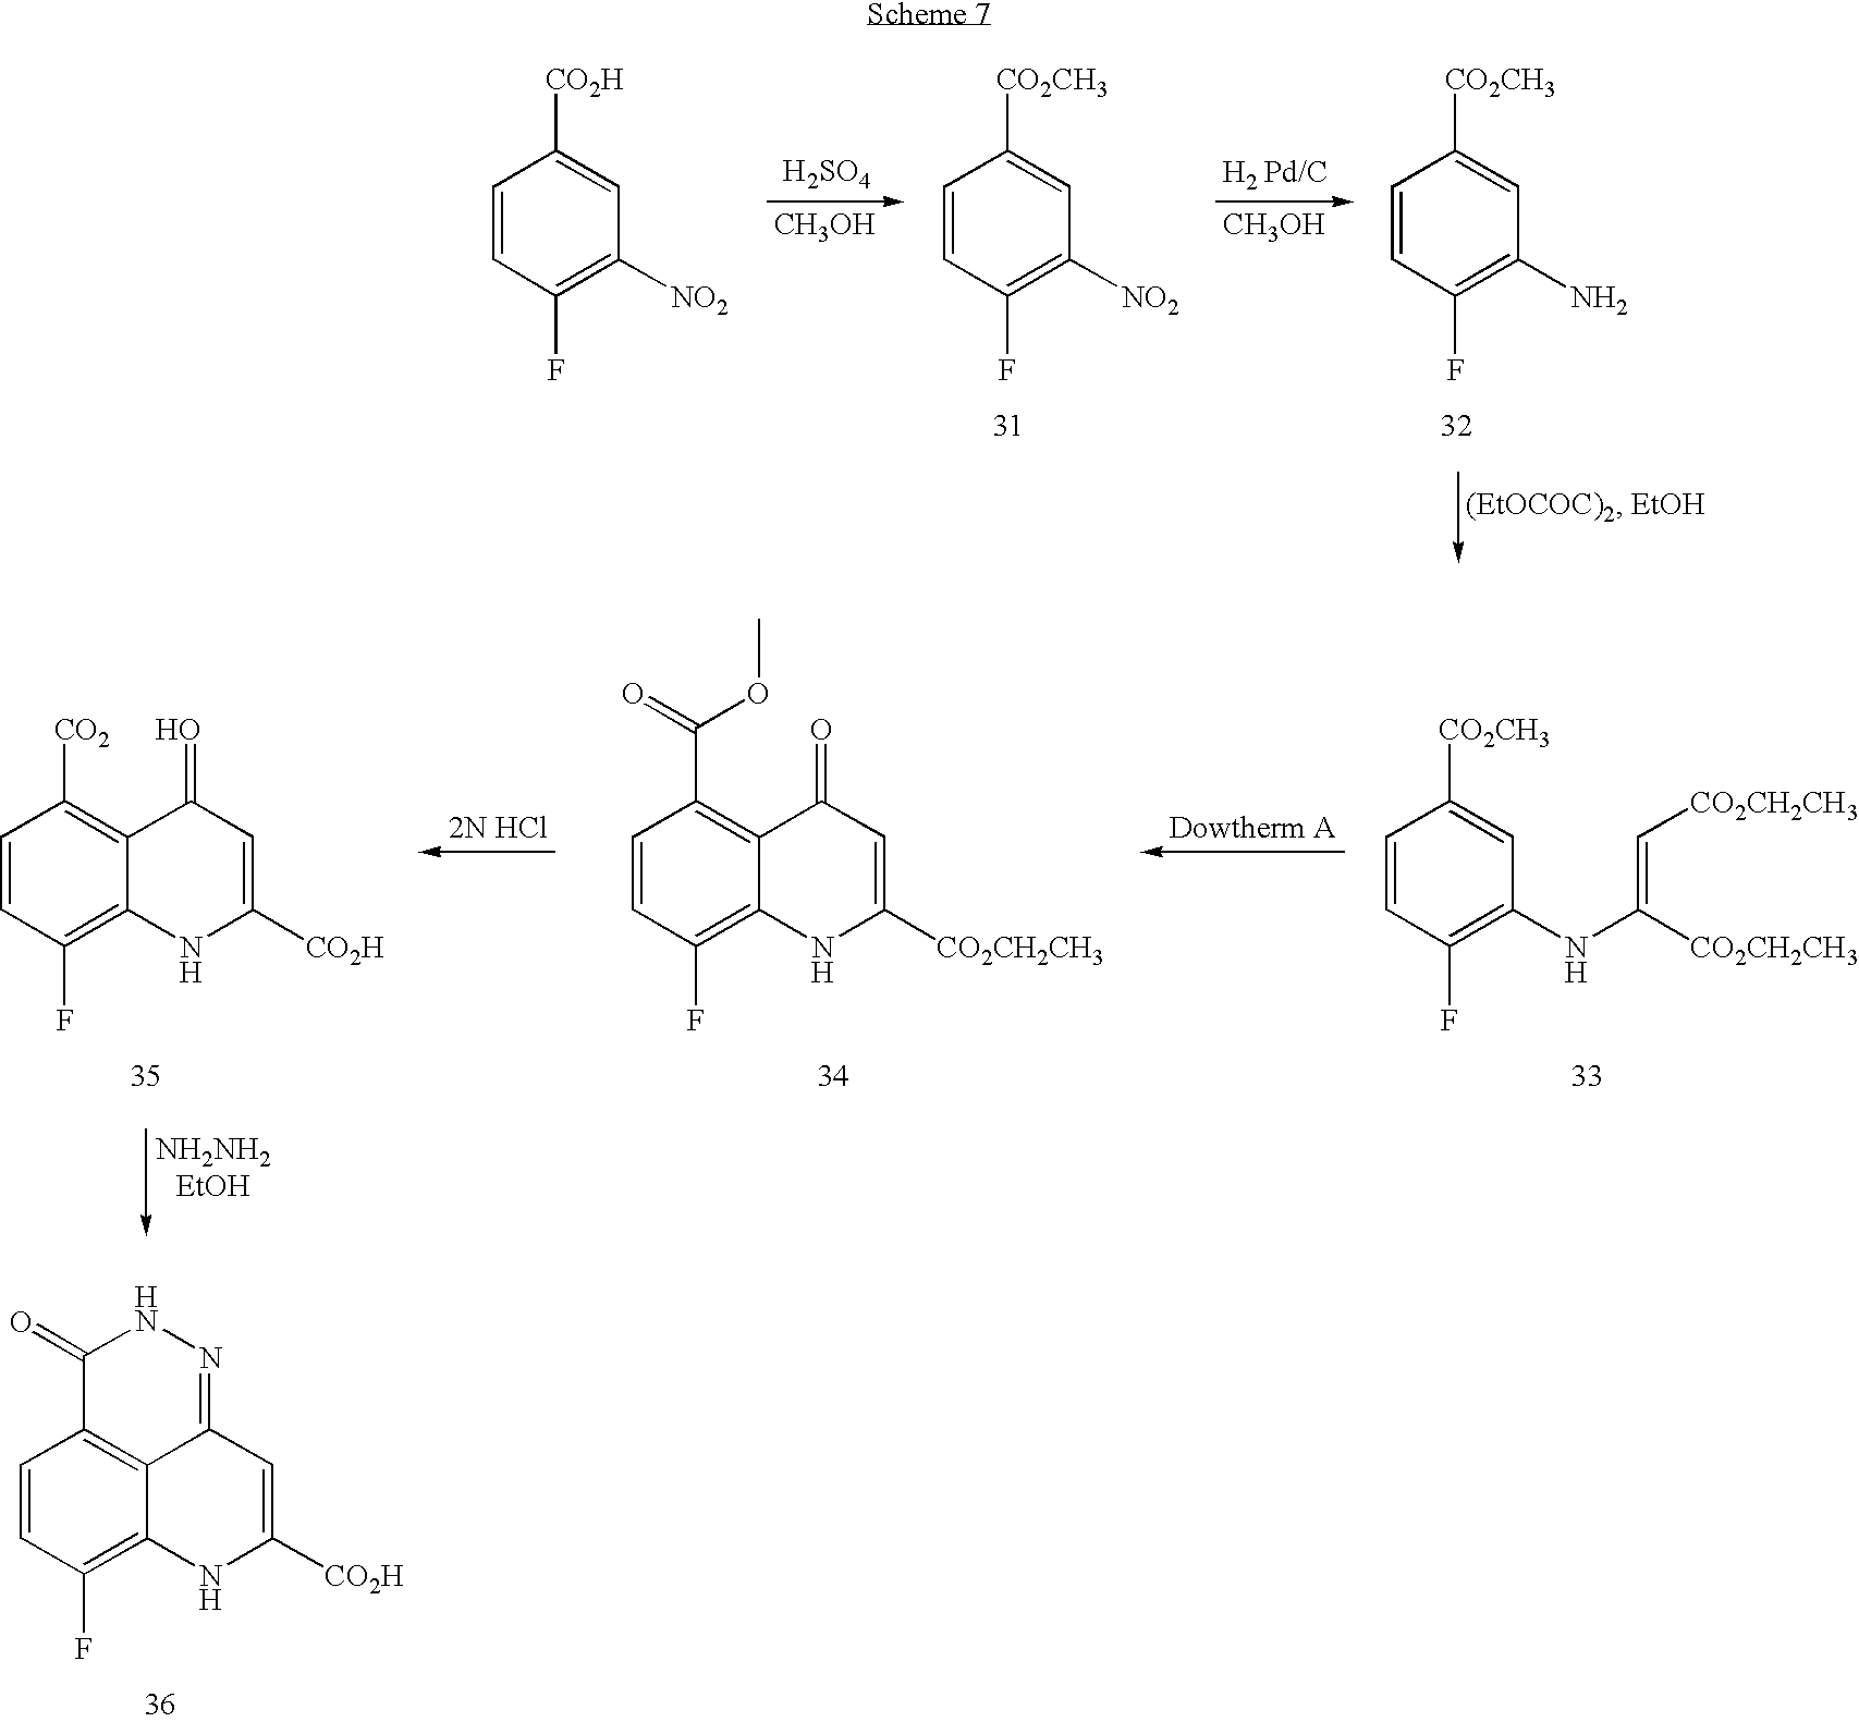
C1=CC(F)=C(N)C=C1[CO2CH3].C1=CC(F)=C([NO2])C=C1[CO2H].C1=CC(F)=C([NO2])C=C1[CO2CH3].[H2SO4].[CH3OH].[H2 Pd/C].[CH3OH].C1=CC(F)=C2C(=C1[CO2])C(=O)C=C([CO2H])N2.C1=CC(F)=C2C(=C1C(=O)OC)C(=O)C=C([CO2CH2CH3])N2.C1=CC(F)=C(NC(=C[CO2CH2CH3])[CO2CH2CH3])C=C1[CO2CH3].C1=CC(F)=C2C3=C1C(=O)NN=C3C=C([CO2H])N2
